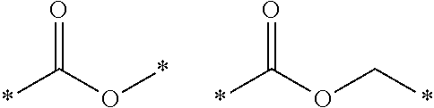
*C(O*)=O.*C(OC*)=O
